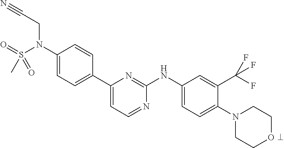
C1(N(S(=O)(C)=O)CC#N)=CC=C(C2=CC=NC(NC3=CC=C(N4CCOCC4)C(C(F)(F)F)=C3)=N2)C=C1
